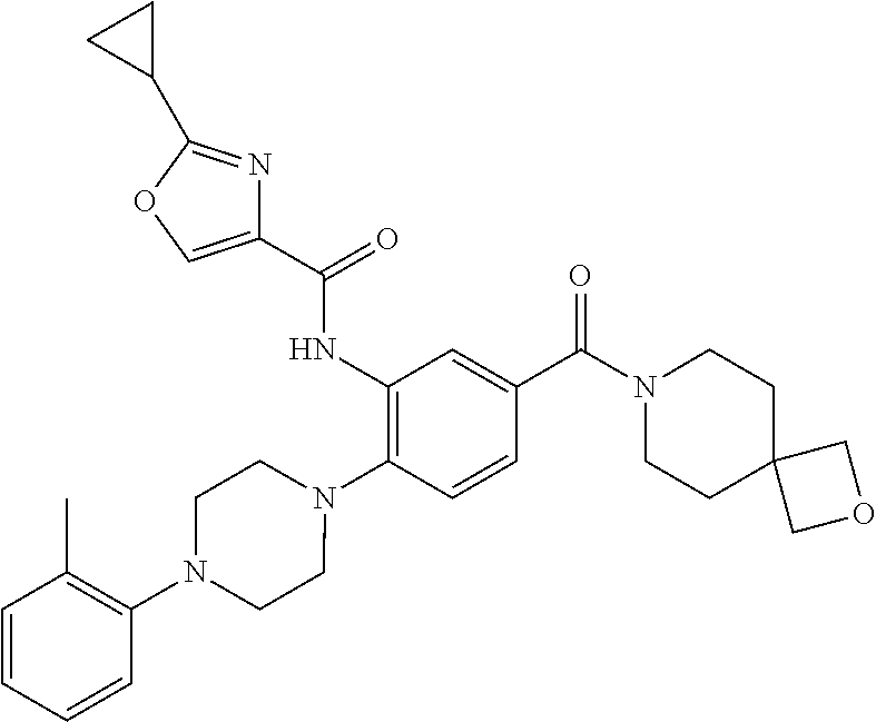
C1(NC(=O)C2=COC(C3CC3)=N2)=C(N2CCN(C3=C(C)C=CC=C3)CC2)C=CC(C(N2CCC3(CC2)COC3)=O)=C1
